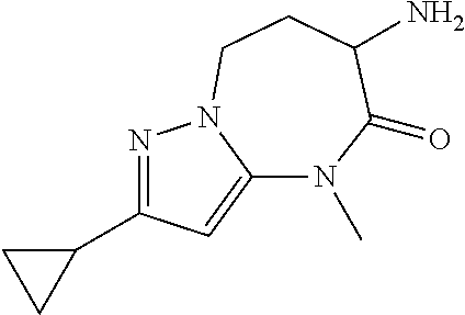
N1=C(C2CC2)C=C2N1CCC(N)C(=O)N2C
